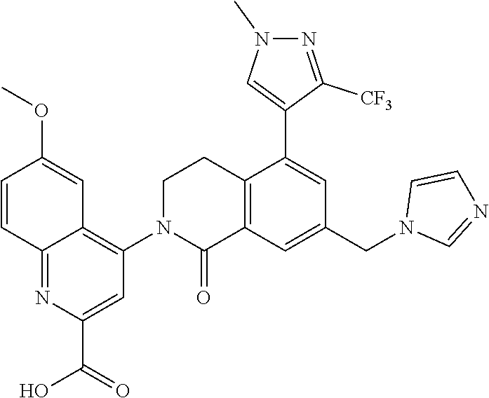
C1N(C2=C3C(=NC(C(=O)O)=C2)C=CC(OC)=C3)C(=O)C2=C(C1)C(C1=CN(C)N=C1[CF3])=CC(CN1C=NC=C1)=C2
